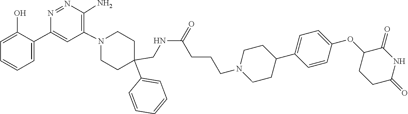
N1=NC(N)=C(N2CCC(C3=CC=CC=C3)(CNC(CCCN3CCC(C4=CC=C(OC5CCC(=O)NC5=O)C=C4)CC3)=O)CC2)C=C1C1=CC=CC=C1O
